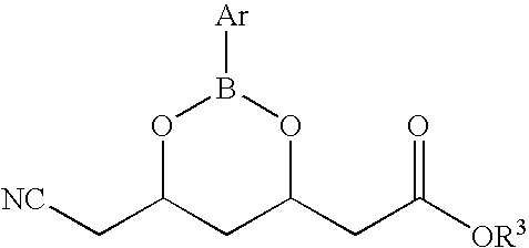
O1C(C[NC])CC(CC([OR3])=O)OB1[Ar]
